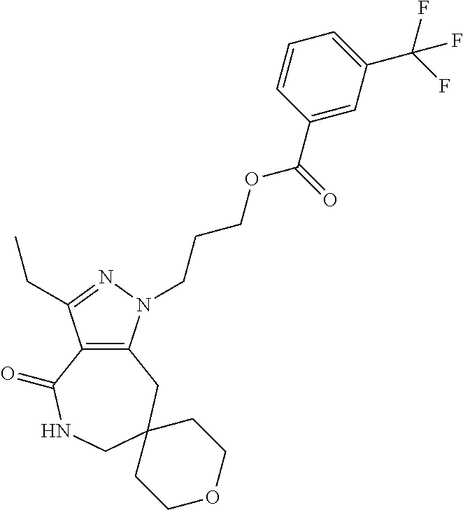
C12=C(N(CCCOC(C3=CC(C(F)(F)F)=CC=C3)=O)N=C1CC)CC1(CNC2=O)CCOCC1
